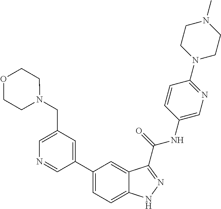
C1(CN2CCOCC2)=CN=CC(C2=CC=C3C(=C2)C(C(NC2=CN=C(N4CCN(C)CC4)C=C2)=O)=NN3)=C1
